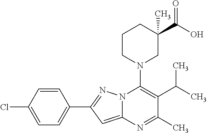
C1=CC(Cl)=CC=C1C1=NN2C(=C1)N=C(C)C(C(C)C)=C2N1CC(C(O)=O)(C)CCC1
